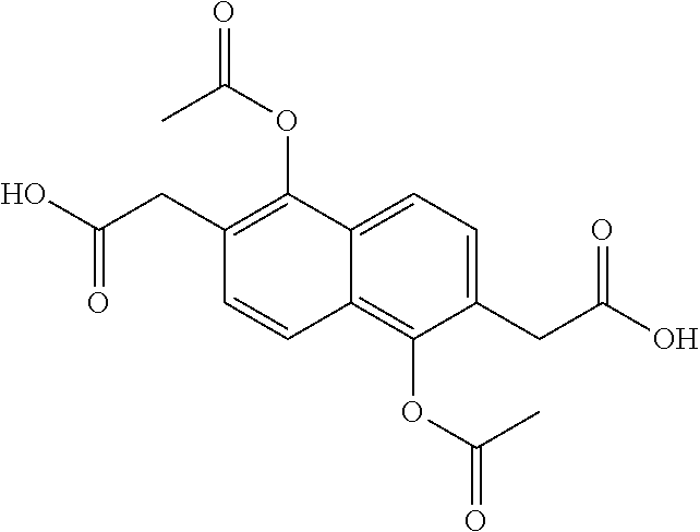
C1(CC(O)=O)=CC=C2C(=C1OC(=O)C)C=CC(CC(O)=O)=C2OC(=O)C
